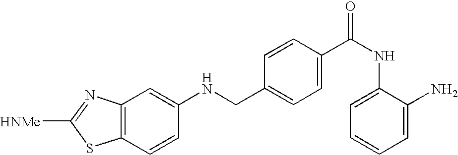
N(CC1=CC=C(C(NC2=CC=CC=C2N)=O)C=C1)C1=CC2=C(C=C1)SC([HNMe])=N2
